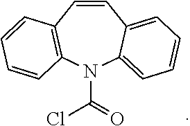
C1=CC2=C(N(C(=O)Cl)C3=CC=CC=C13)C=CC=C2
